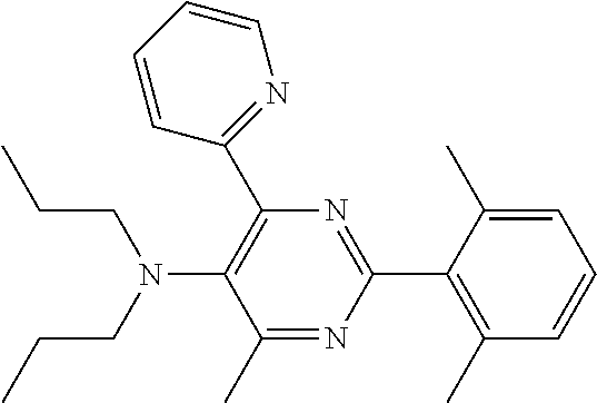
C1(C)=NC(C2=C(C)C=CC=C2C)=NC(C2=NC=CC=C2)=C1N(CCC)CCC
